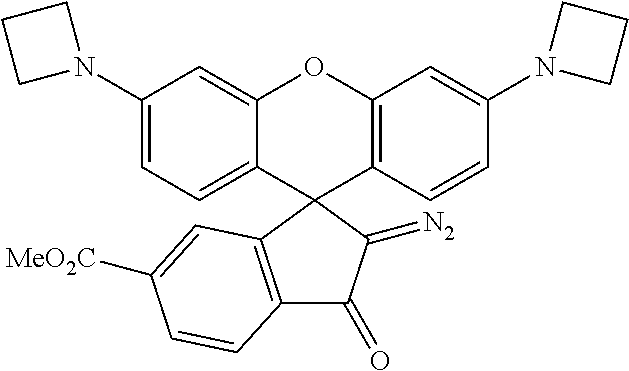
C1(N2CCC2)=CC=C2C(=C1)OC1=C(C23C2=C(C(=O)C3=[N2])C=CC([MeO2C])=C2)C=CC(N2CCC2)=C1
